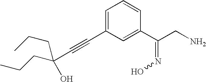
C(C#CC1=CC=CC(C(CN)=NO)=C1)(CCC)(CCC)O
